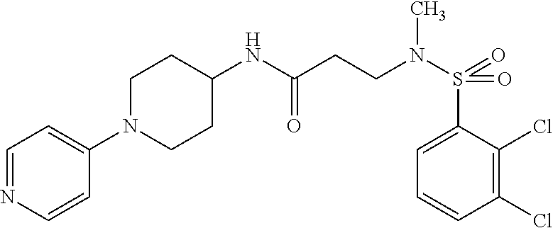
C1=NC=CC(N2CCC(NC(CCN(S(=O)(=O)C3=CC=CC(Cl)=C3Cl)C)=O)CC2)=C1
